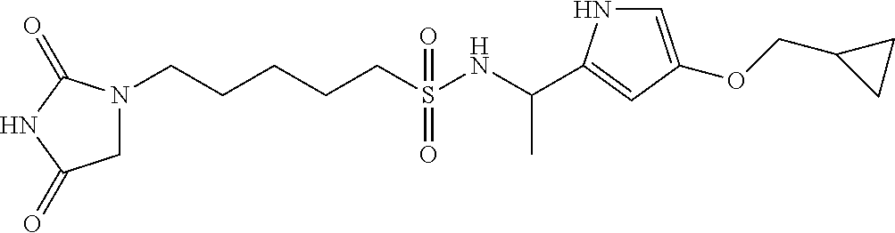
N1(CCCCCS(NC(C)C2=CC(OCC3CC3)=CN2)(=O)=O)CC(=O)NC1=O
